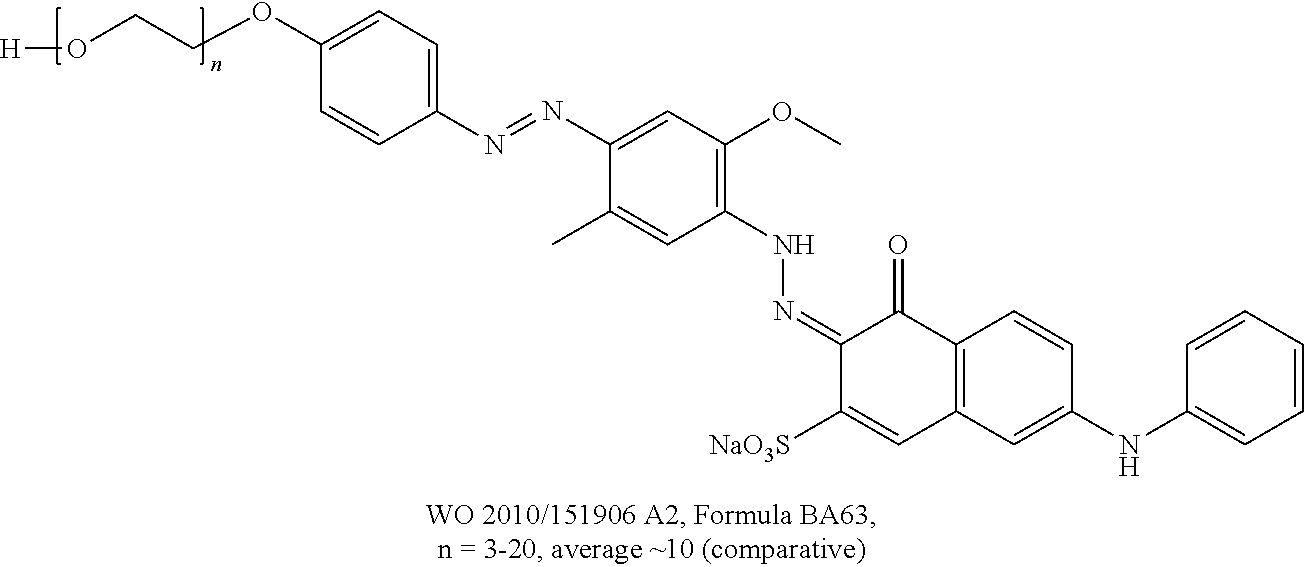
C1(OCCO[H])=CC=C(N=NC2=CC(OC)=C(NN=C3C([NaO3S])=CC4=C(C3=O)C=CC(NC3=CC=CC=C3)=C4)C=C2C)C=C1
